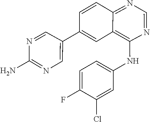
N1=CC(C2=CC3=C(NC4=CC=C(F)C(Cl)=C4)N=CN=C3C=C2)=CN=C1N
